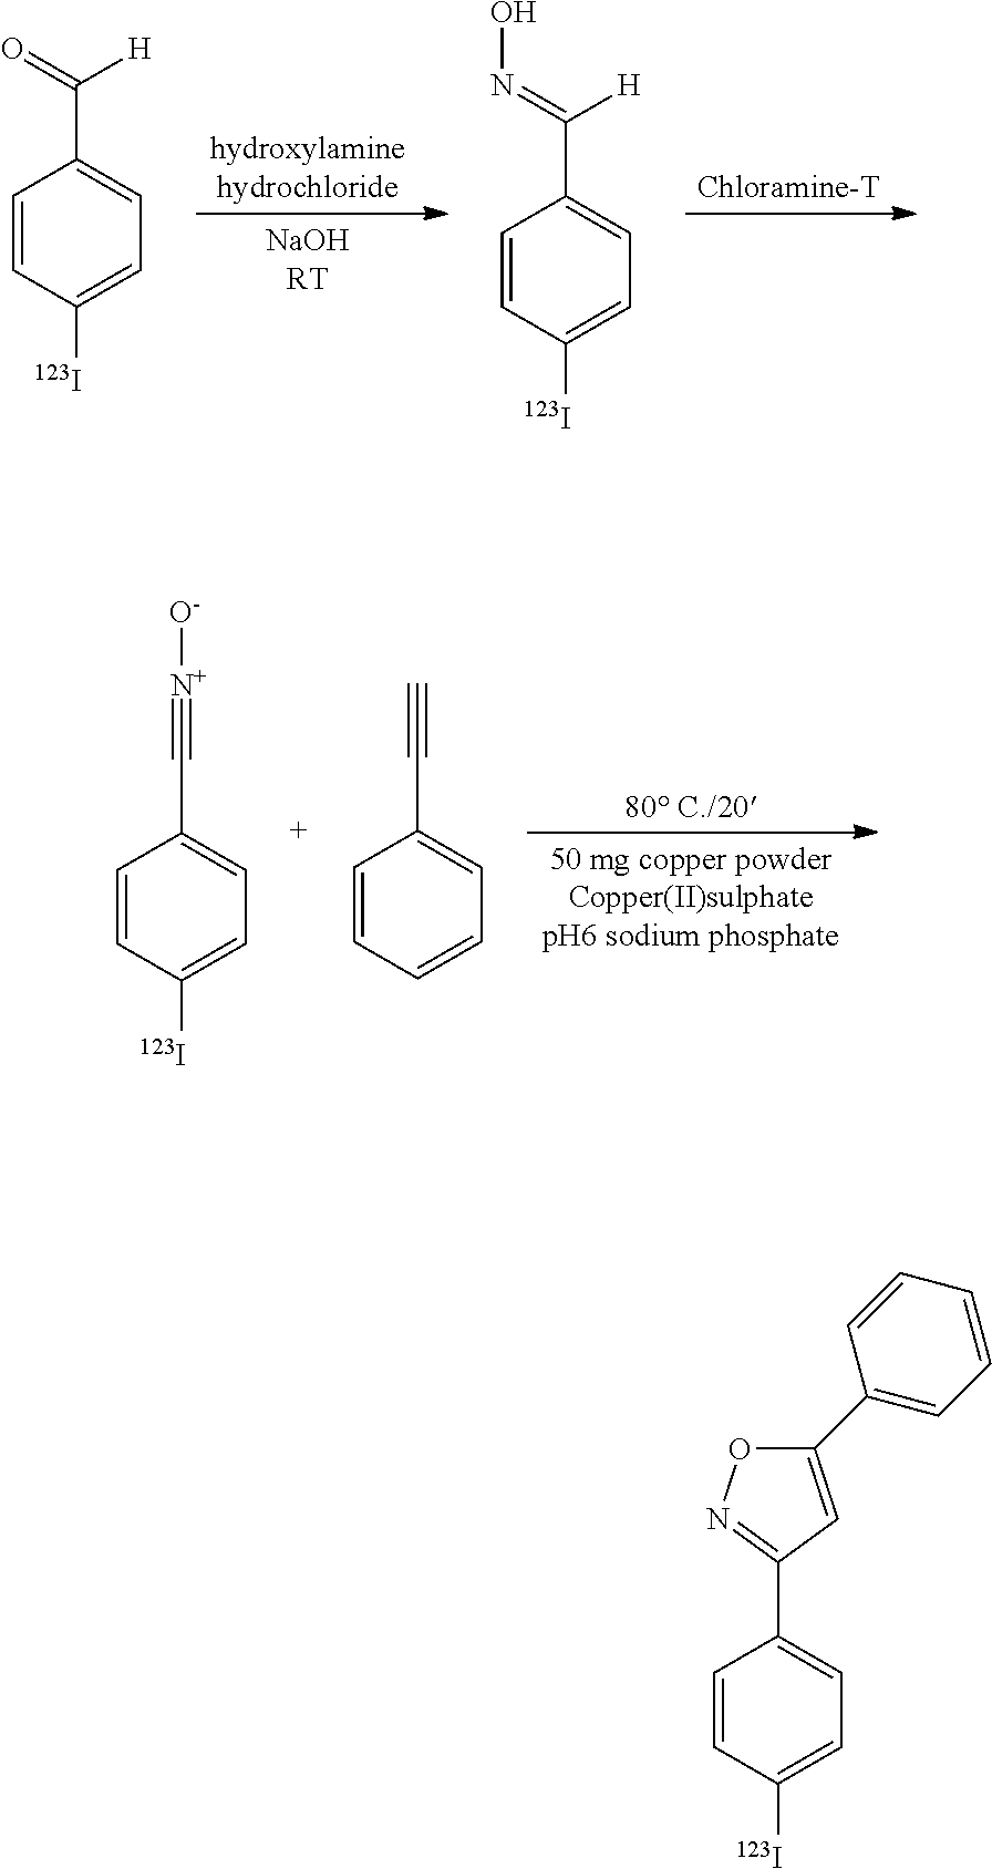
C1=CC([123I])=CC=C1C1=NOC(C2=CC=CC=C2)=C1.C1=CC([123I])=CC=C1C(=O)[H].[hydroxylaminehydrochloride].C1=CC([123I])=CC=C1C(=NO)[H].[Chloramine-T].[80 C./20].C1=CC([123I])=CC=C1C#[N+][O-].C1=CC=CC=C1C#C
